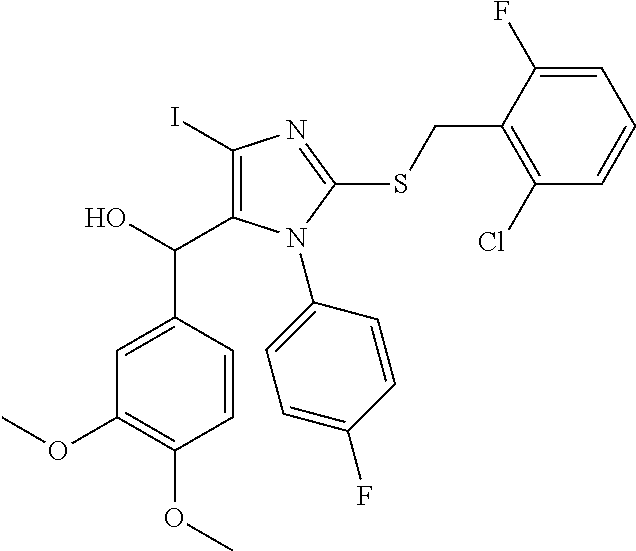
C1=CC(C(C2=C(I)N=C(SCC3=C(Cl)C=CC=C3F)N2C2=CC=C(F)C=C2)O)=CC(OC)=C1OC
